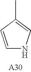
C1=CC(C)=CN1
